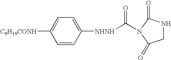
C1=CC([NHNH]C(=O)N2C(=O)NCC2=O)=CC=C1[C9H19CONH]
